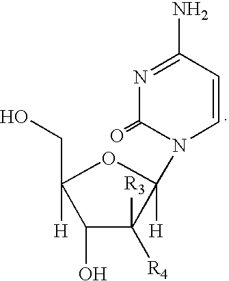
C1(O)C([R3])([R4])C(N2C=CC(N)=NC2=O)([H])OC1(CO)[H]
